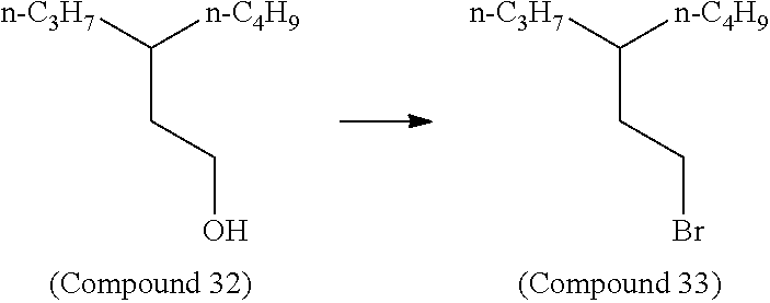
[n-C3H7]C(CCO)[n-C4H9].[n-C3H7]C(CCBr)[n-C4H9]
